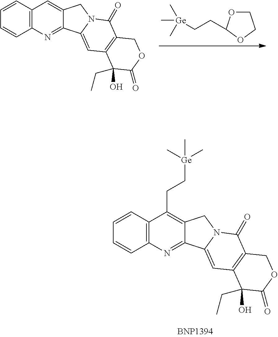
C1OC(CC[Ge](C)(C)C)OC1.C12=C(C=CC=C1)C=C1C(=N2)C2=CC3=C(C(=O)N2C1)COC(=O)C3(CC)O.C12=C(C=CC=C1)C(CC[Ge](C)(C)C)=C1C(=N2)C2=CC3=C(C(=O)N2C1)COC(=O)C3(CC)O
